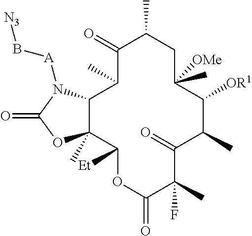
C1(=O)C(C)CC(C)([OMe])C([OR1])C(C)C(=O)C(C)(F)C(=O)OC([Et])C2(C)C(C1C)N([A]B[N3])C(=O)O2
